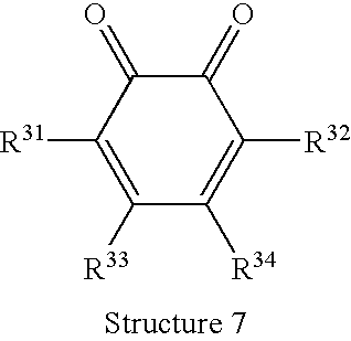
C1([R33])=C([R31])C(=O)C(=O)C([R32])=C1[R34]
